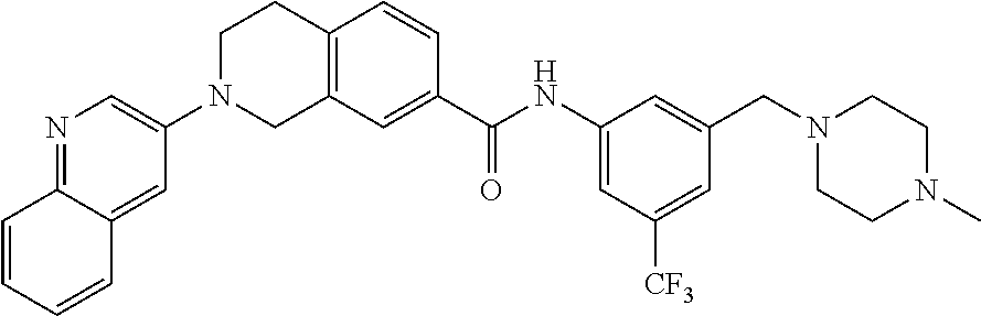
N1=C2C(=CC(N3CC4=C(CC3)C=CC(C(NC3=CC([CF3])=CC(CN5CCN(C)CC5)=C3)=O)=C4)=C1)C=CC=C2
